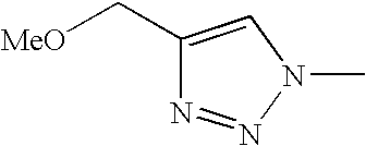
C1(C[MeO])=CN(C)N=N1
